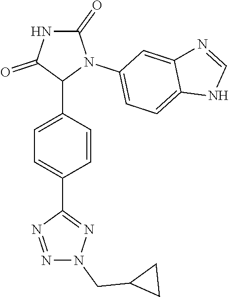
C1=C(C2N(C3=CC=C4C(=C3)N=CN4)C(=O)NC2=O)C=CC(C2=NN(CC3CC3)N=N2)=C1
